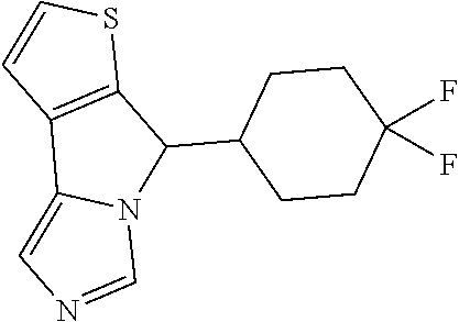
C1(C2C3=C(C4=CN=CN24)C=CS3)CCC(F)(F)CC1
